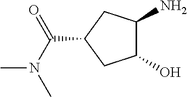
C1(N)C(O)CC(C(=O)N(C)C)C1
